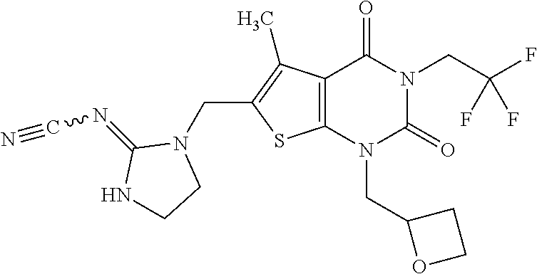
C12=C(N(CC3OCC3)C(=O)N(CC(F)(F)F)C1=O)SC(CN1C(=NC#N)NCC1)=C2C
